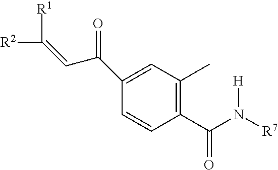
C1(C(N([R7])[H])=O)=C(C)C=C(C(C=C([R1])[R2])=O)C=C1
